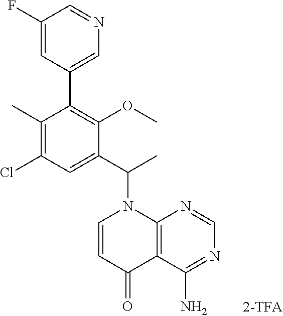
C1(C)=C(Cl)C=C(C(C)N2C=CC(=O)C3=C2N=CN=C3N)C(OC)=C1C1=CN=CC(F)=C1
